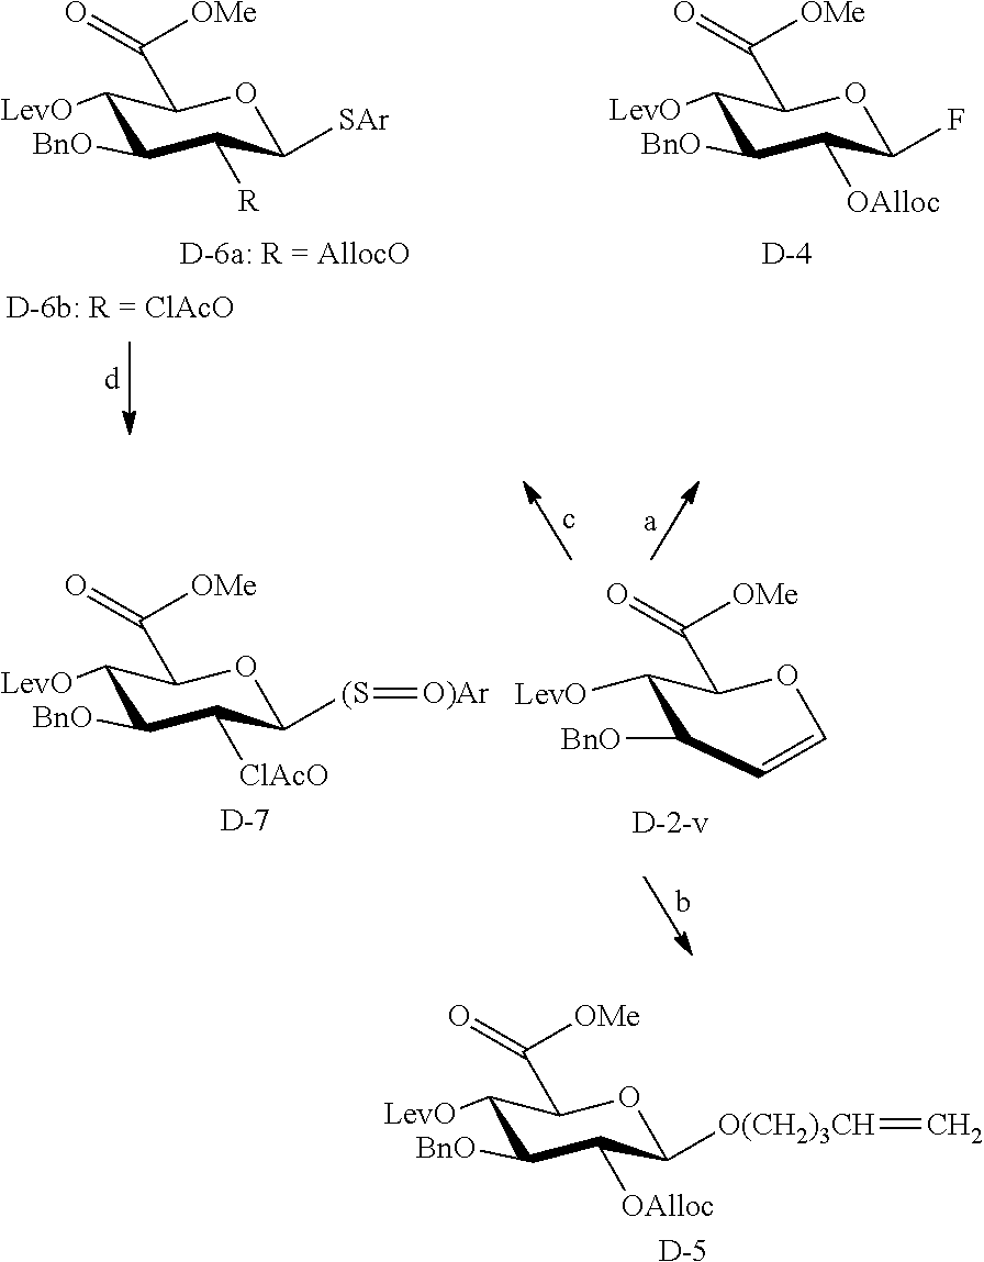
C1([LevO])C([BnO])C([OAlloc])C(F)OC1C([OMe])=O.[D].C1([LevO])C([BnO])C([R])C([SAr])OC1C([OMe])=O.C1([LevO])C([BnO])C([ClAcO])C([(S]=[O)Ar])OC1C([OMe])=O.[D].C1([BnO])C=COC(C([OMe])=O)C1[LevO].C1([LevO])C([BnO])C([OAlloc])C([O(CH2)3CH]=C)OC1C([OMe])=O.[D]
